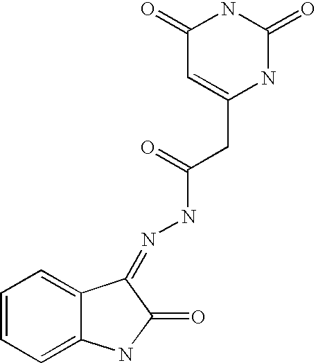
C1=CC=C2C(=C1)C(=NNC(=O)CC1=CC(=O)NC(=O)N1)C(=O)N2
